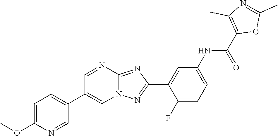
C1(F)=CC=C(NC(C2=C(C)N=C(C)O2)=O)C=C1C1=NN2C(=N1)N=CC(C1=CC=C(OC)N=C1)=C2
